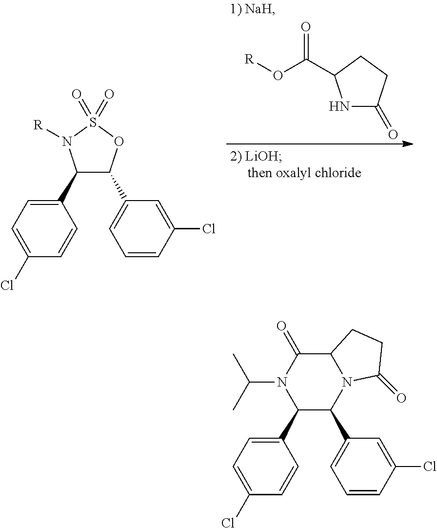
C1(C2=CC=C(Cl)C=C2)C(C2=CC=CC(Cl)=C2)OS(=O)(=O)N1[R].N1C(=O)CCC1C(=O)O[R].C1(C2=CC=C(Cl)C=C2)C(C2=CC=CC(Cl)=C2)N2C(C(=O)N1C(C)C)CCC2=O
